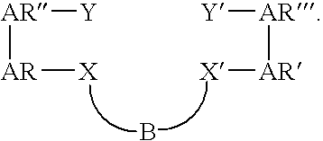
[AR]([AR][X])[Y].[X][AR][AR][Y].B
